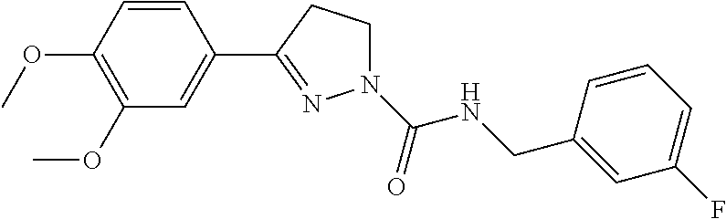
C1=CC(OC)=C(OC)C=C1C1=NN(C(NCC2=CC(F)=CC=C2)=O)CC1
